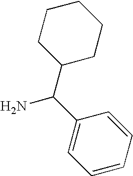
C1C(C(C2=CC=CC=C2)N)CCCC1
